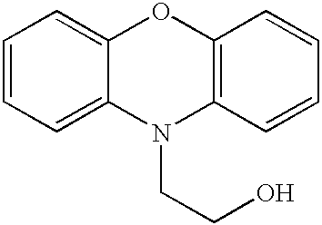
C1=CC=C2C(=C1)OC1=C(N2CCO)C=CC=C1
